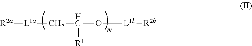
[R2a][L1a]CC(O[L1b][R2b])[R1]
